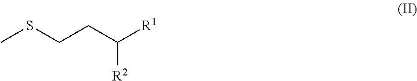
CSCCC([R1])[R2]
